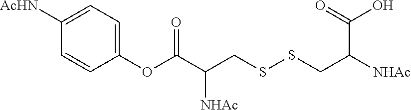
C1(OC(C(CSSCC([NHAc])C(=O)O)[NHAc])=O)=CC=C([AcHN])C=C1
